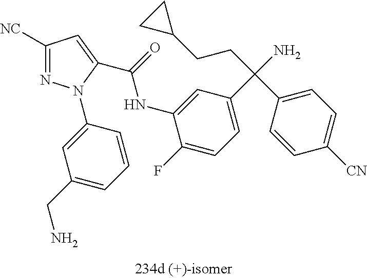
C1(N2N=C([NC])C=C2C(NC2=CC(C(N)(CCC3CC3)C3=CC=C([CN])C=C3)=CC=C2F)=O)=CC(CN)=CC=C1
